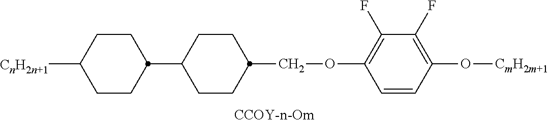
[CnH2n+1]C1CCC(C2CCC(COC3=C(F)C(F)=C(O[CmH2m+1])C=C3)CC2)CC1
